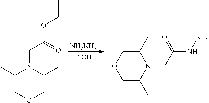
[NH2NH2].[EtOH].C1(C)COCC(C)N1CC(OCC)=O.C1C(C)N(CC(NN)=O)C(C)CO1
